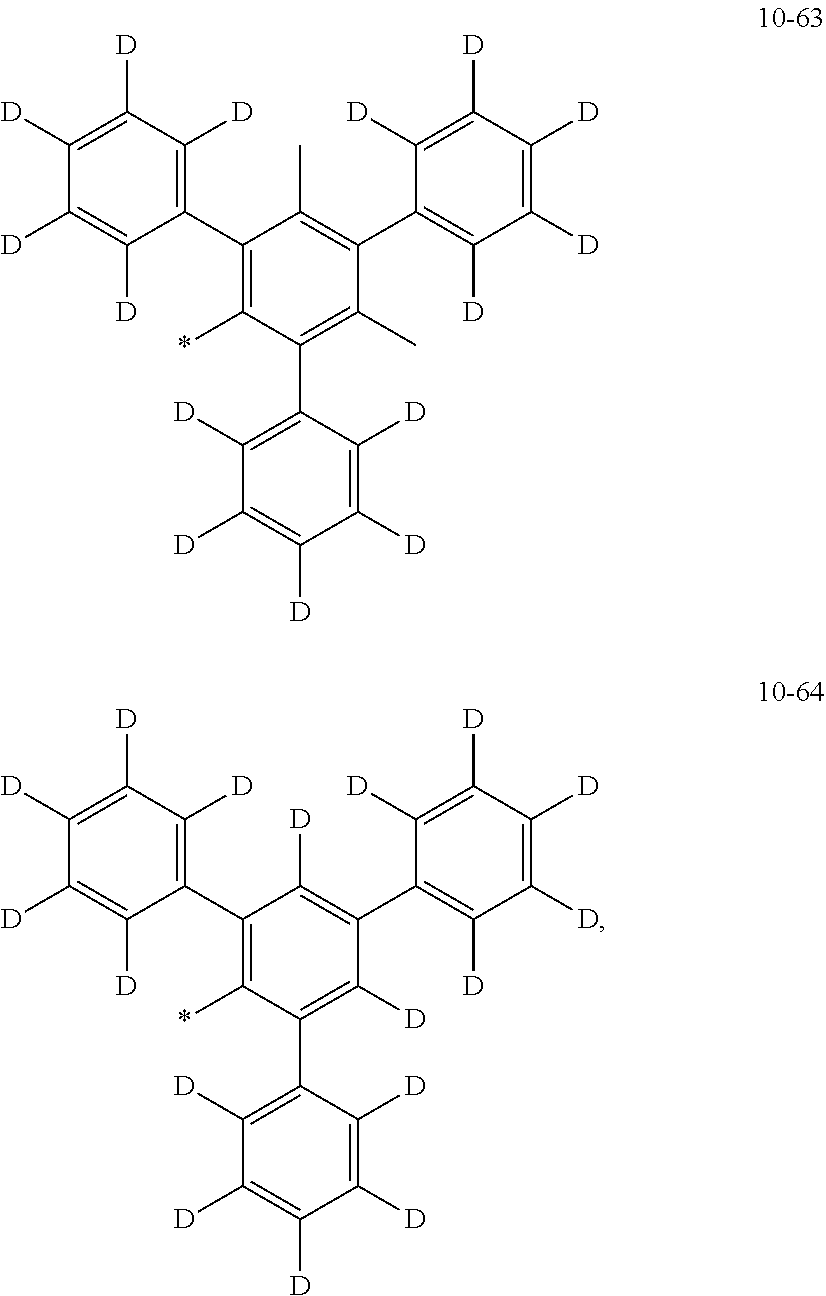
C1(C2=C([D])C([D])=C([D])C([D])=C2[D])=C(*)C(C2=C([D])C([D])=C([D])C([D])=C2[D])=C(C)C(C2=C([D])C([D])=C([D])C([D])=C2[D])=C1C.C1(C2=C([D])C([D])=C([D])C([D])=C2[D])=C(*)C(C2=C([D])C([D])=C([D])C([D])=C2[D])=C([D])C(C2=C([D])C([D])=C([D])C([D])=C2[D])=C1[D]
